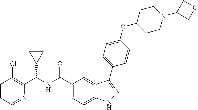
C1=CC=NC(C(NC(C2=CC=C3C(=C2)C(C2=CC=C(OC4CCN(C5COC5)CC4)C=C2)=NN3)=O)C2CC2)=C1Cl
